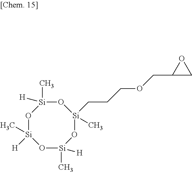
O1[Si](C)([H])O[Si]([H])(C)O[Si](CCCOCC2CO2)(C)O[Si]1([H])C
